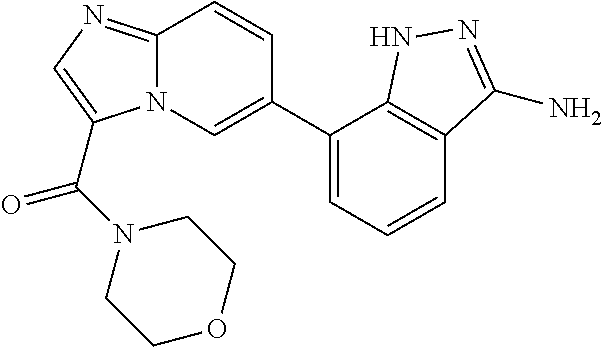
C1(C2=CN3C(=NC=C3C(=O)N3CCOCC3)C=C2)=CC=CC2=C1NN=C2N
